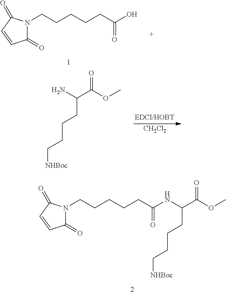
N1(CCCCCC(O)=O)C(=O)C=CC1=O.NC(C(OC)=O)CCCC[NHBoc].[CH2Cl2].N1(CCCCCC(=O)NC(C(OC)=O)CCCC[NHBoc])C(=O)C=CC1=O
